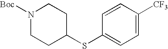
[Boc]N1CCC(SC2=CC=C([CF3])C=C2)CC1
